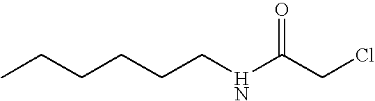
CCCCCCNC(CCl)=O
